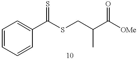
C1=CC=CC(C(SCC(C([OMe])=O)C)=S)=C1
